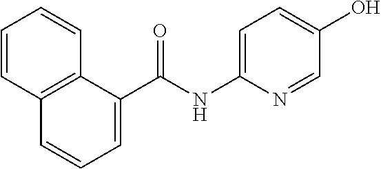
C1(C(NC2=CC=C(O)C=N2)=O)=CC=CC2=C1C=CC=C2
